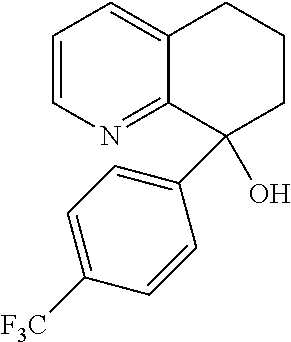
C1=CN=C2C(=C1)CCCC2(O)C1=CC=C([F3C])C=C1
